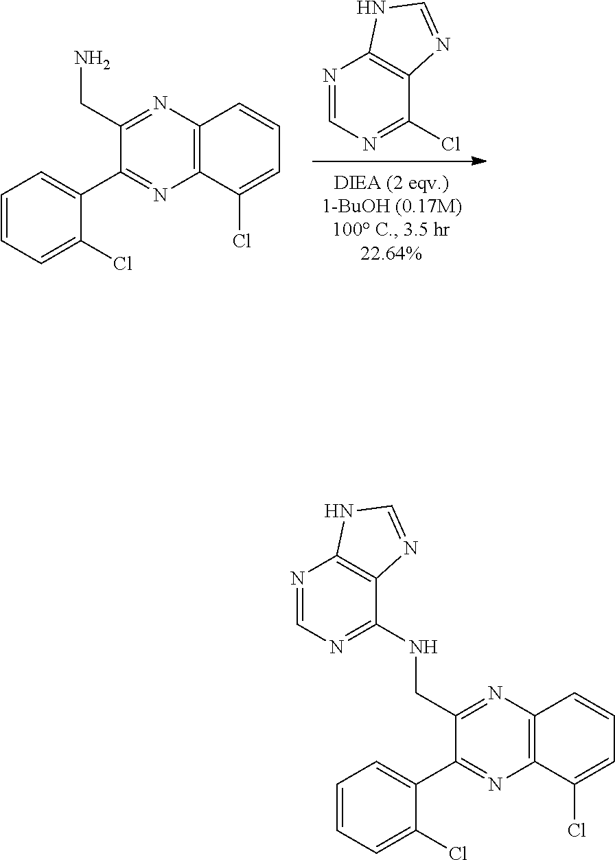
N1=CN=C(Cl)C2=C1NC=N2.C12=C(C=CC=C1Cl)N=C(CN)C(C1=CC=CC=C1Cl)=N2.C12=C(C=CC=C1Cl)N=C(CNC1=NC=NC3=C1N=CN3)C(C1=CC=CC=C1Cl)=N2
